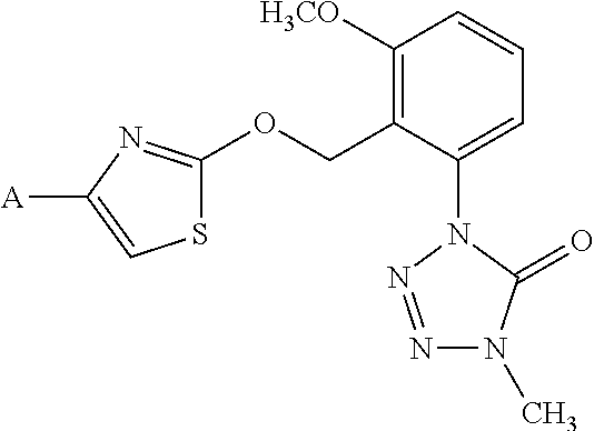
C1([H3CO])=C(COC2=NC([A])=CS2)C(N2N=NN(C)C2=O)=CC=C1
